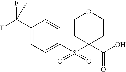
C1(C(F)(F)F)=CC=C(S(=O)(=O)C2(C(O)=O)CCOCC2)C=C1
